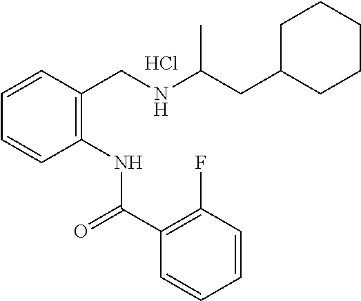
C1=CC(CNC(CC2CCCCC2)C)=C(NC(C2=C(F)C=CC=C2)=O)C=C1.Cl
